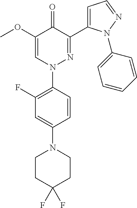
C1(F)=C(N2N=C(C3=CC=NN3C3=CC=CC=C3)C(=O)C(OC)=C2)C=CC(N2CCC(F)(F)CC2)=C1
